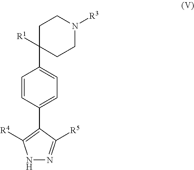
C1=CC(C2=C([R4])NN=C2[R5])=CC=C1C1([R1])CCN([R3])CC1
